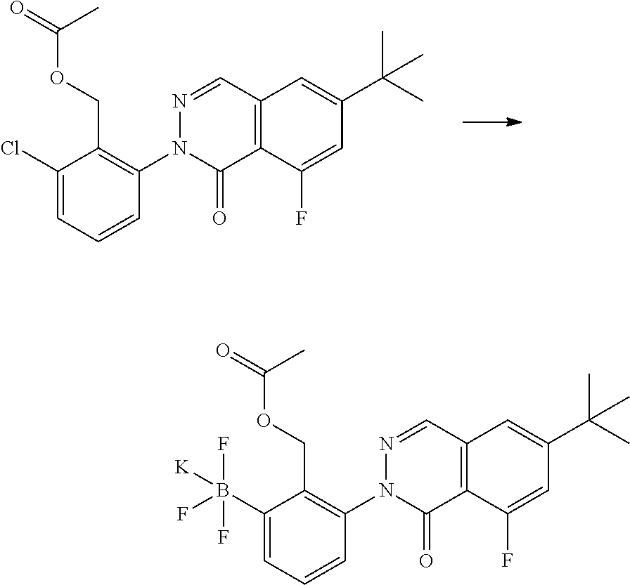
ClC1=CC=CC(N2N=CC3=C(C2=O)C(F)=CC(C(C)(C)C)=C3)=C1COC(=O)C.B(C1=CC=CC(N2N=CC3=C(C2=O)C(F)=CC(C(C)(C)C)=C3)=C1COC(=O)C)(F)(F)([K])F
